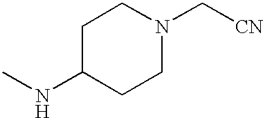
C1C(NC)CCN(C[CN])C1
